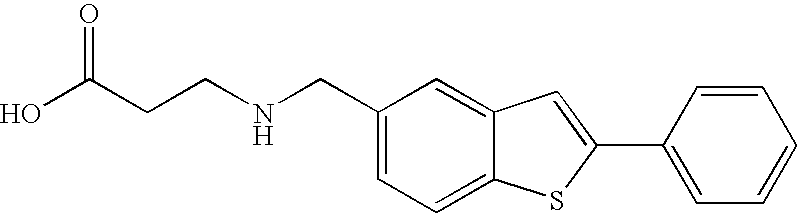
C1=C(CNCCC(O)=O)C=C2C(=C1)SC(C1=CC=CC=C1)=C2
